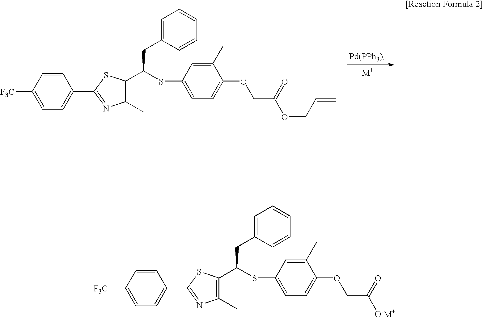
[Pd(PPh3)4].C1=CC([F3C])=CC=C1C1=NC(C)=C(C(SC2=CC=C(OCC(OCC=C)=O)C(C)=C2)CC2=CC=CC=C2)S1.C1=CC([F3C])=CC=C1C1=NC(C)=C(C(SC2=CC=C(OCC([O-M+])=O)C(C)=C2)CC2=CC=CC=C2)S1
